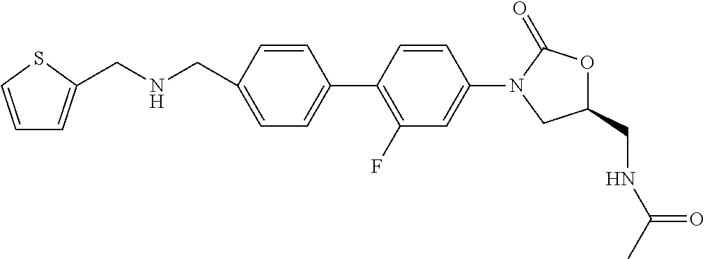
C1(CNCC2=CC=CS2)=CC=C(C2=C(F)C=C(N3CC(CNC(=O)C)OC3=O)C=C2)C=C1
